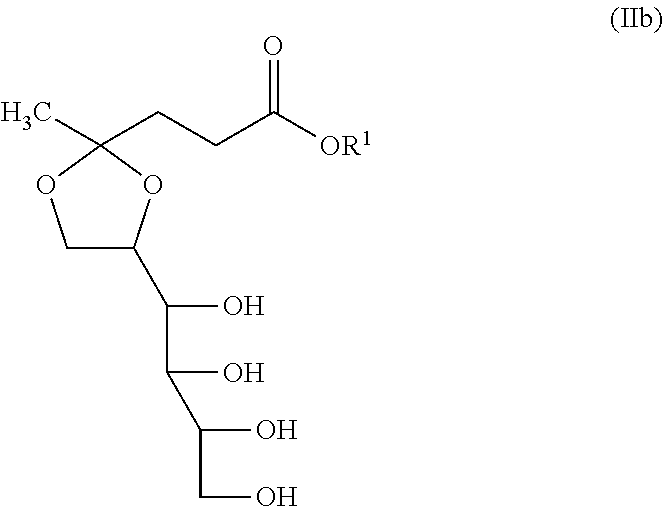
C1C(C(C(O)C(O)CO)O)OC(C)(CCC(=O)[OR1])O1
